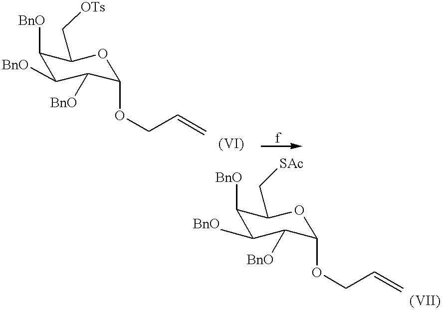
C1([BnO])C([BnO])C([BnO])C(OCC=C)OC1C[OTs].C1([BnO])C([BnO])C([BnO])C(OCC=C)OC1C[SAc]
